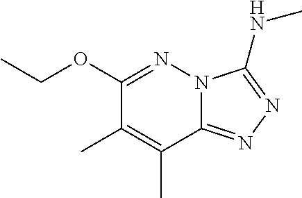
CCOC1=NN2C(=NN=C2NC)C(C)=C1C
